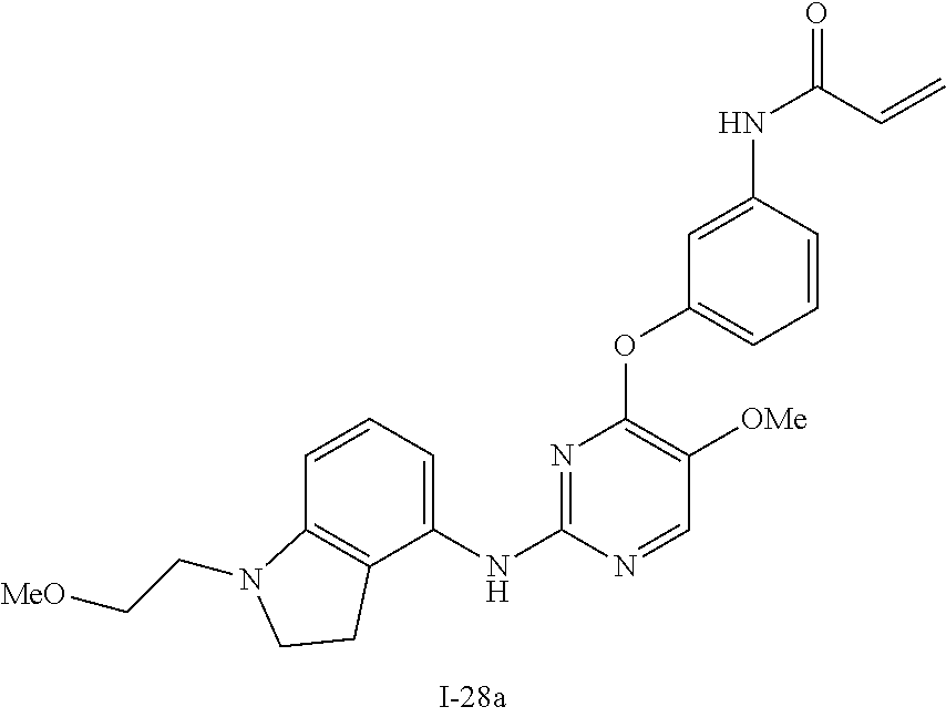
N1=C(NC2=CC=CC3=C2CCN3CC[MeO])N=CC([OMe])=C1OC1=CC=CC(NC(=O)C=C)=C1
